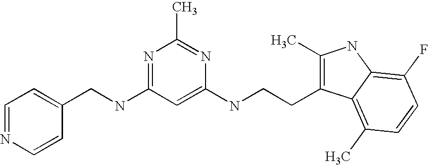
N(C1=NC(C)=NC(NCCC2=C(C)NC3=C(F)C=CC(C)=C23)=C1)CC1=CC=NC=C1
